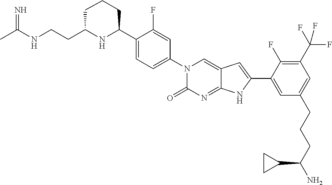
CC(NCCC1NC(C2=CC=C(N3C(=O)N=C4C(=C3)C=C(C3=CC(CCCC(N)C5CC5)=CC(C(F)(F)F)=C3F)N4)C=C2F)CCC1)=N
